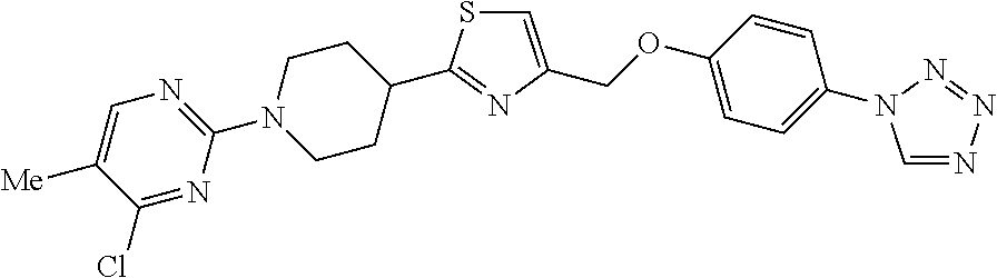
C1(N2CCC(C3=NC(COC4=CC=C(N5C=NN=N5)C=C4)=CS3)CC2)=NC=C([Me])C(Cl)=N1
